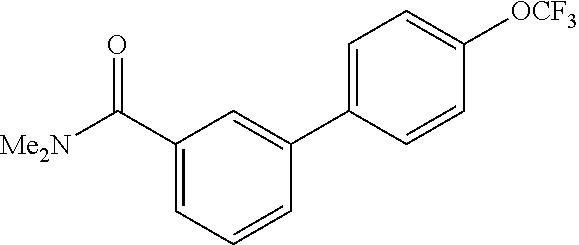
C1(C([Me2N])=O)=CC=CC(C2=CC=C([OCF3])C=C2)=C1
